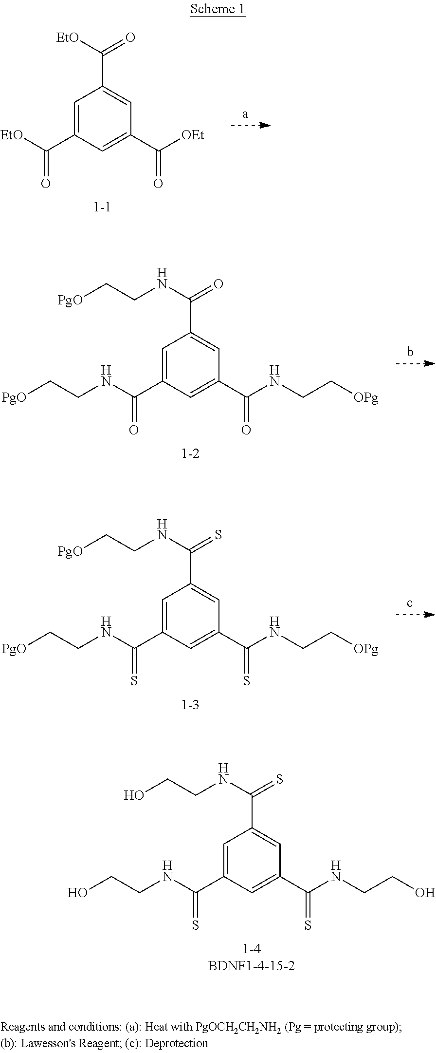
C1=C(C([EtO])=O)C=C(C([OEt])=O)C=C1C([EtO])=O.C1=C(C(NCC[PgO])=O)C=C(C(NCC[OPg])=O)C=C1C(NCC[PgO])=O.C1=C(C(NCC[PgO])=S)C=C(C(NCC[OPg])=S)C=C1C(NCC[PgO])=S.C1=C(C(NCCO)=S)C=C(C(NCCO)=S)C=C1C(NCCO)=S
